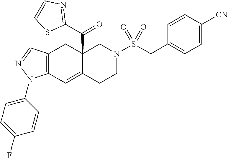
C12=C(C=C3C(C(C4=NC=CS4)=O)(C1)CN(S(CC1=CC=C([CN])C=C1)(=O)=O)CC3)N(C1=CC=C(F)C=C1)N=C2
